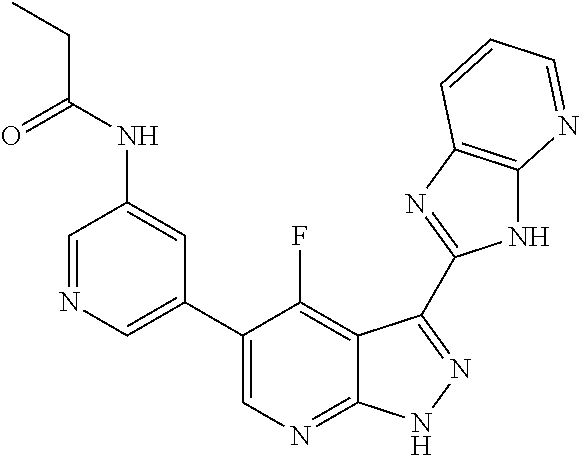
C1=NC=C(C2=CN=C3C(=C2F)C(C2=NC4=C(N2)N=CC=C4)=NN3)C=C1NC(CC)=O
